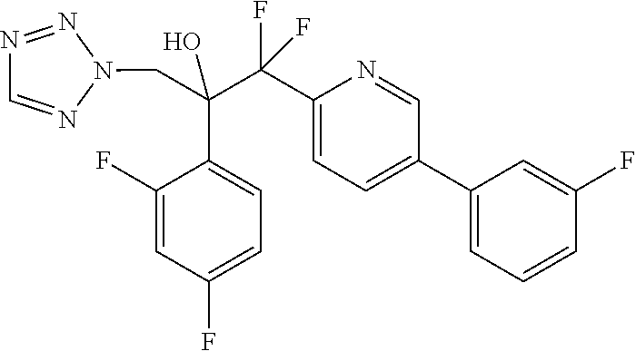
N1=NN(CC(C(C2=CC=C(C3=CC=CC(F)=C3)C=N2)(F)F)(C2=CC=C(F)C=C2F)O)N=C1
